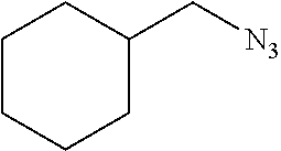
C1CCCC(C[N3])C1
